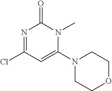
N1=C(Cl)C=C(N2CCOCC2)N(C)C1=O
